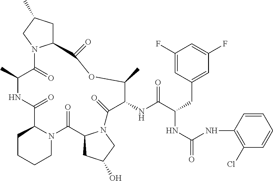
C1(C)C(=O)N2C(CC(C)C2)C(=O)OC(C)C(NC(=O)C(NC(NC2=C(Cl)C=CC=C2)=O)CC2=CC(F)=CC(F)=C2)C(=O)N2C(C(=O)N3C(C(=O)N1)CCCC3)CC(O)C2
